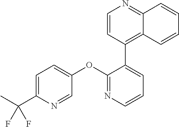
C1=C(C(F)(F)C)N=CC(OC2=NC=CC=C2C2=C3C(=NC=C2)C=CC=C3)=C1
